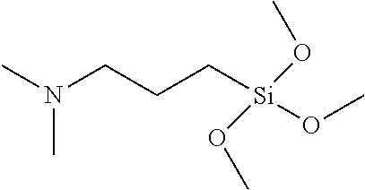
C(CC[Si](OC)(OC)OC)N(C)C
